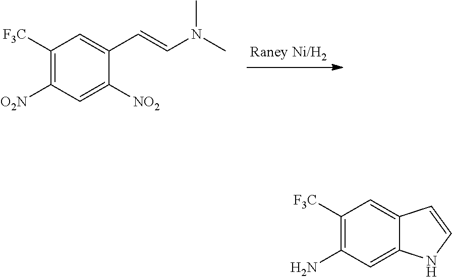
C1([F3C])=C([O2N])C=C([NO2])C(C=CN(C)C)=C1.C1([F3C])=C(N)C=C2C(=C1)C=CN2
